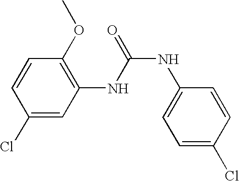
ClC1=CC(NC(NC2=CC=C(Cl)C=C2)=O)=C(OC)C=C1
